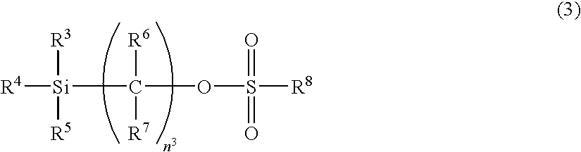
[R4][Si](C(OS([R8])(=O)=O)([R6])[R7])([R3])[R5]
